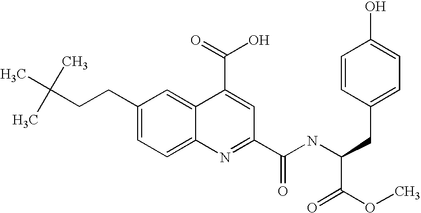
C1(CCC(C)(C)C)=CC=C2C(=C1)C(C(=O)O)=CC(C(NC(CC1=CC=C(O)C=C1)C(OC)=O)=O)=N2
